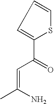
C1=C(C(=O)C=C(C)N)SC=C1
